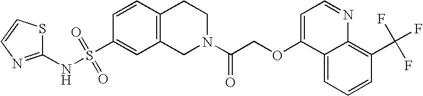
C1=CC2=C(C=C1S(NC1=NC=CS1)(=O)=O)CN(C(COC1=CC=NC3=C(C(F)(F)F)C=CC=C13)=O)CC2
